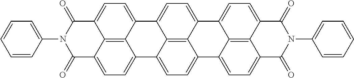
C12=C3C4=CC=C1C1=CC=C5C6=C1C(=CC=C6C(=O)N(C1=CC=CC=C1)C5=O)C2=CC=C3C1=CC=C2C3=C1C4=CC=C3C(=O)N(C1=CC=CC=C1)C2=O
